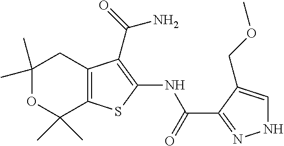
C1(C)(C)OC(C)(C)C2=C(C1)C(C(N)=O)=C(NC(=O)C1=NNC=C1COC)S2
